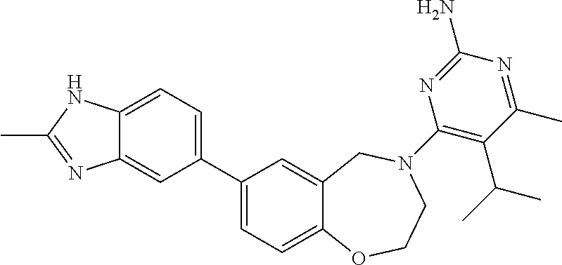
C1(C2=CC=C3C(=C2)CN(C2=C(C(C)C)C(C)=NC(N)=N2)CCO3)=CC=C2C(=C1)N=C(C)N2
